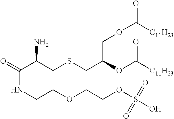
O=C(C(CSCC(OC([C11H23])=O)COC([C11H23])=O)N)NCCOCCOS(O)(=O)=O
